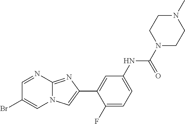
C1=NC2=NC(C3=CC(NC(N4CCN(C)CC4)=O)=CC=C3F)=CN2C=C1Br
